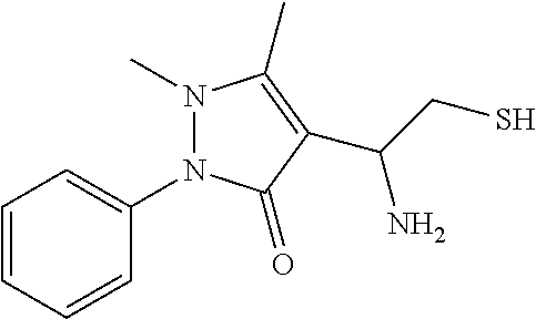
N1(C)N(C2=CC=CC=C2)C(=O)C(C(CS)N)=C1C
